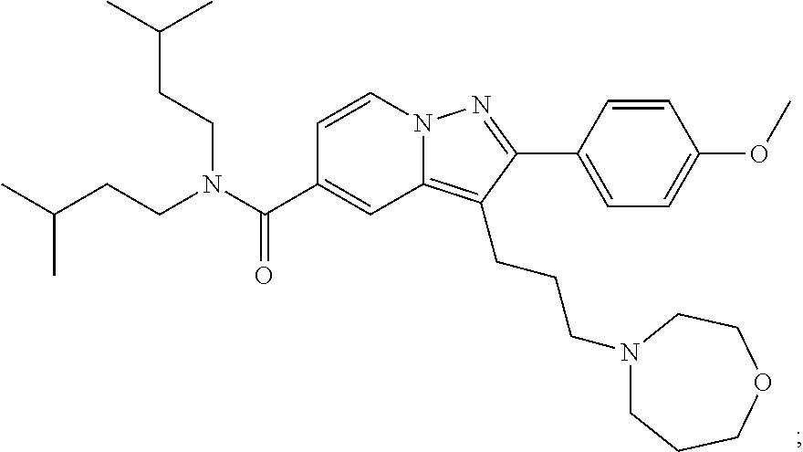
N12C(=C(CCCN3CCCOCC3)C(C3=CC=C(OC)C=C3)=N1)C=C(C(N(CCC(C)C)CCC(C)C)=O)C=C2
